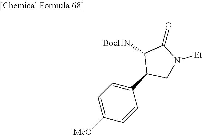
[BocHN]C1C(C2=CC=C([MeO])C=C2)CN([Et])C1=O
